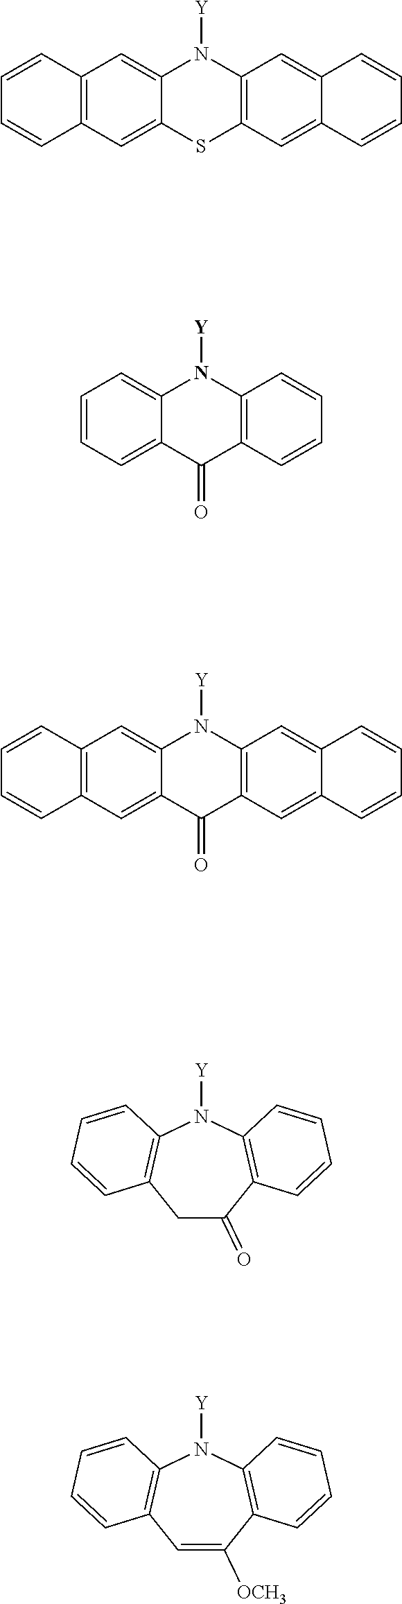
C12=C(C=C3C(=C1)N([Y])C1=C(S3)C=C3C(=C1)C=CC=C3)C=CC=C2.C1=CC=C2C(=C1)N([Y])C1=C(C2=O)C=CC=C1.C12=C(C=C3C(=C1)N([Y])C1=C(C3=O)C=C3C(=C1)C=CC=C3)C=CC=C2.C1C(=O)C2=C(N([Y])C3=C1C=CC=C3)C=CC=C2.C1=C([OCH3])C2=C(N([Y])C3=C1C=CC=C3)C=CC=C2
